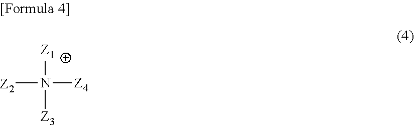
[Z1]N([Z2])([Z4])[Z3]
